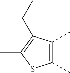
C1(C)=C(C)C(CC)=C(C)S1
